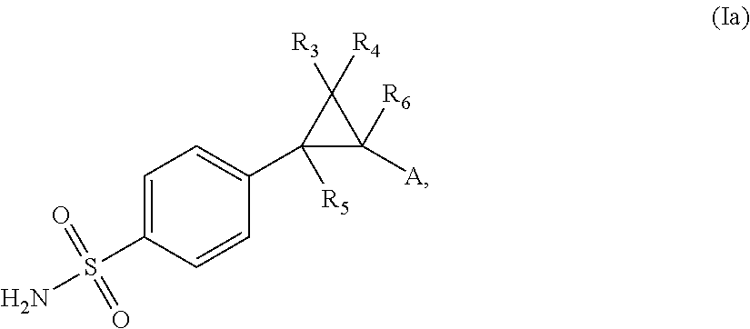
C1(S(N)(=O)=O)=CC=C(C2([R5])C([R6])([A])C2([R3])[R4])C=C1
